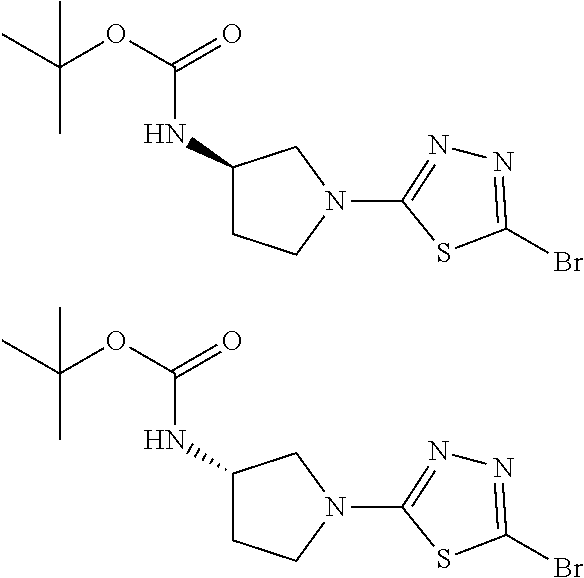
N1=C(Br)SC(N2CCC(NC(=O)OC(C)(C)C)C2)=N1.N1=C(Br)SC(N2CCC(NC(=O)OC(C)(C)C)C2)=N1
